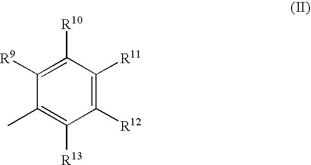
C1([R9])=C([R10])C([R11])=C([R12])C([R13])=C1C
